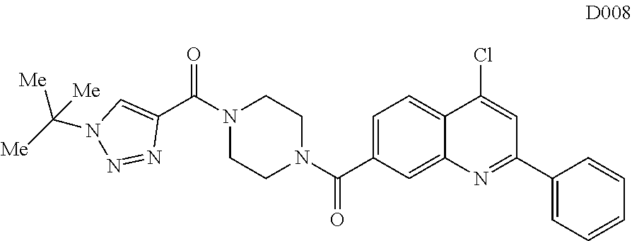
C1=C(C(N2CCN(C(=O)C3=CN(C([Me])([Me])[Me])N=N3)CC2)=O)C=C2C(=C1)C(Cl)=CC(C1=CC=CC=C1)=N2
